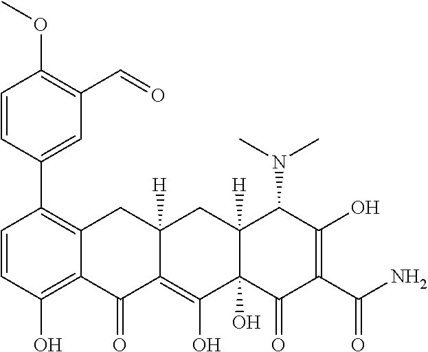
C1=CC(C2=C3C(=C(O)C=C2)C(=O)C2=C(O)C4(O)C([H])(CC2([H])C3)C(N(C)C)C(O)=C(C(N)=O)C4=O)=CC(C=O)=C1OC
